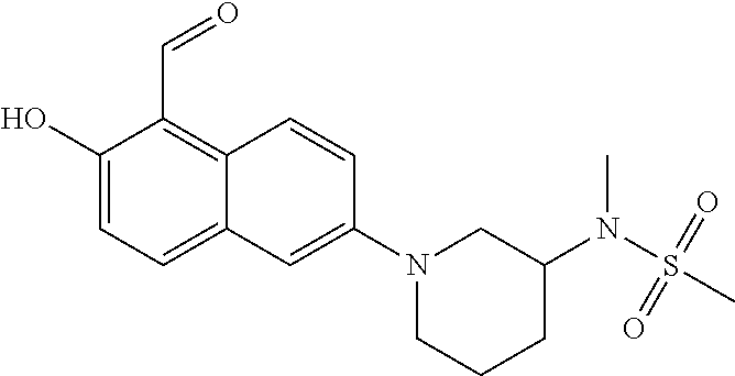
C1(O)=CC=C2C(=C1C=O)C=CC(N1CCCC(N(S(C)(=O)=O)C)C1)=C2
